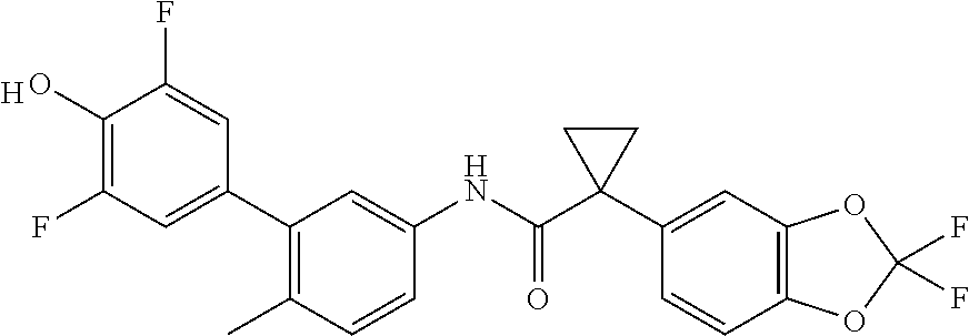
C1=CC(C)=C(C2=CC(F)=C(O)C(F)=C2)C=C1NC(C1(C2=CC3=C(C=C2)OC(F)(F)O3)CC1)=O.[H]
